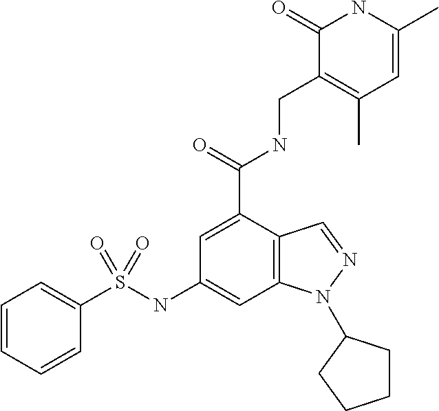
C1(NS(C2=CC=CC=C2)(=O)=O)=CC2=C(C(C(=O)NCC3=C(C)C=C(C)NC3=O)=C1)C=NN2C1CCCC1
